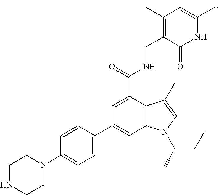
C1NCCN(C2=CC=C(C3=CC4=C(C(C(NCC5=C(C)C=C(C)NC5=O)=O)=C3)C(C)=CN4C(CC)C)C=C2)C1
